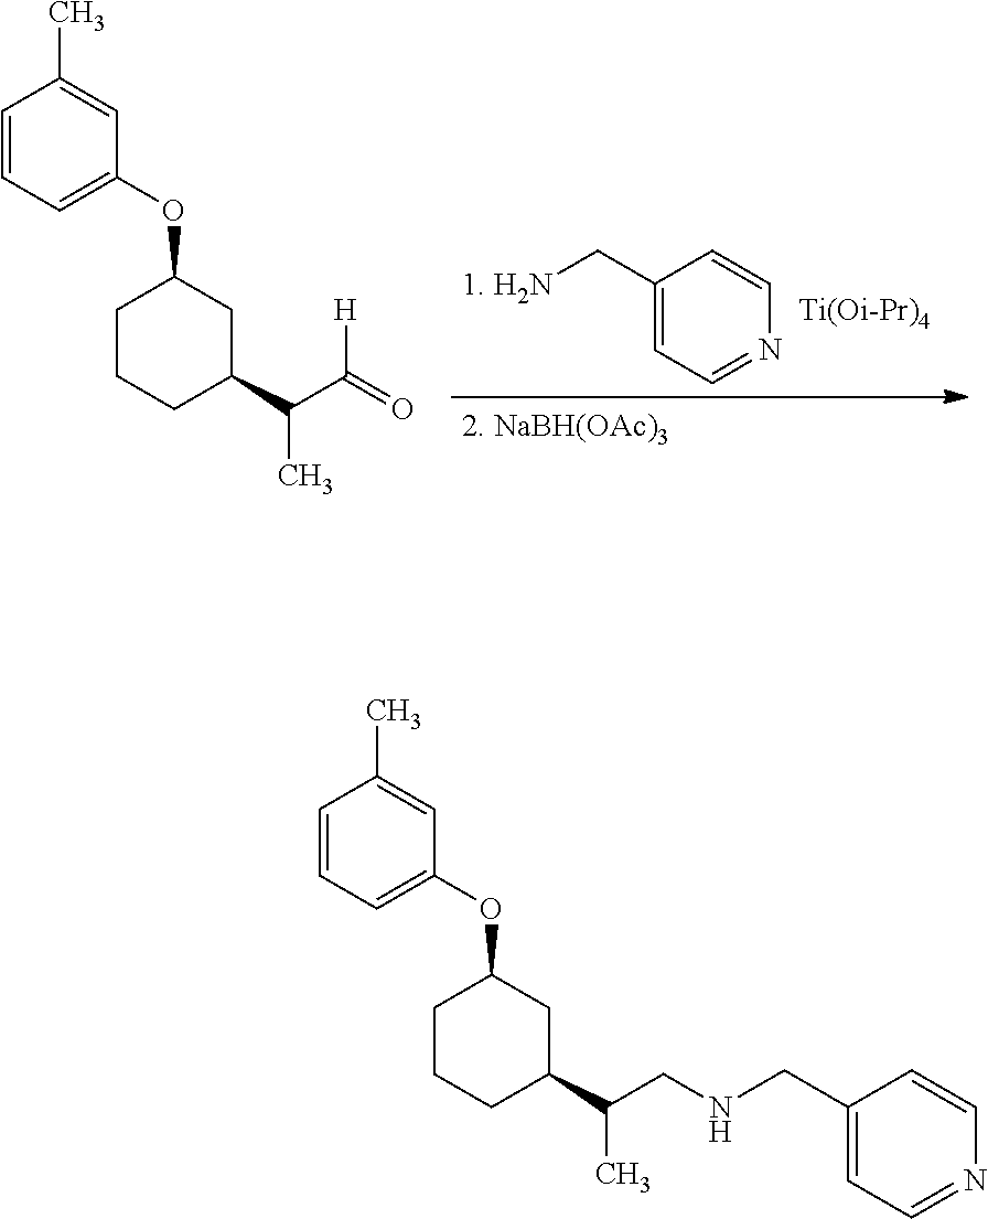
[1. H2N]CC1=CC=NC=C1.[Ti(Oi-Pr)4].C1=CC=C(OC2CCCC(C(C(=O)[H])C)C2)C=C1C.[2. NaBH(OAc)3].C1=CC=C(OC2CCCC(C(CNCC3=CC=NC=C3)C)C2)C=C1C
